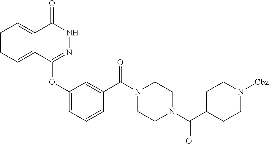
C1=CC=C2C(=C1)C(=O)NN=C2OC1=CC=CC(C(N2CCN(C(C3CCN([Cbz])CC3)=O)CC2)=O)=C1
